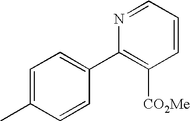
C1=C(C)C=CC(C2=C([CO2Me])C=CC=N2)=C1
